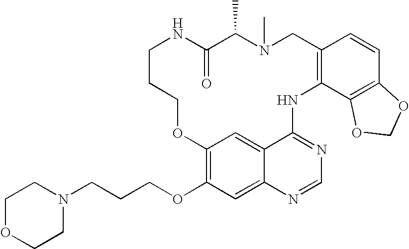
C12=C(OCCCN3CCOCC3)C=C3C(=C1)C(=NC=N3)NC1=C(CN(C)C(C)C(=O)NCCCO2)C=CC2=C1OCO2
